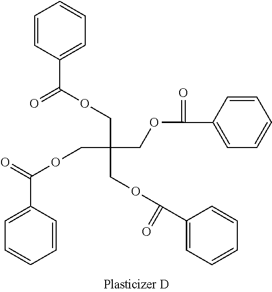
C(C(COC(C1=CC=CC=C1)=O)(COC(C1=CC=CC=C1)=O)COC(=O)C1=CC=CC=C1)OC(C1=CC=CC=C1)=O
